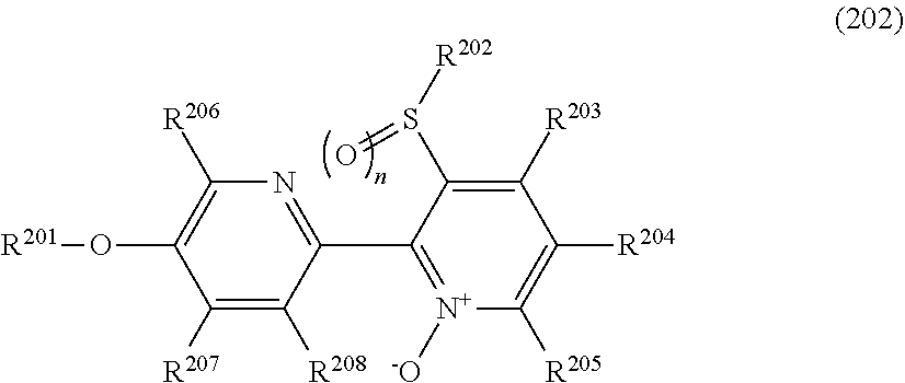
C1([R207])=C([R208])C(C2=[N+]([-O])C([R205])=C([R204])C([R203])=C2S([R202])=O)=NC([R206])=C1O[R201]
